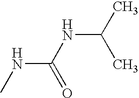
CNC(NC(C)C)=O
